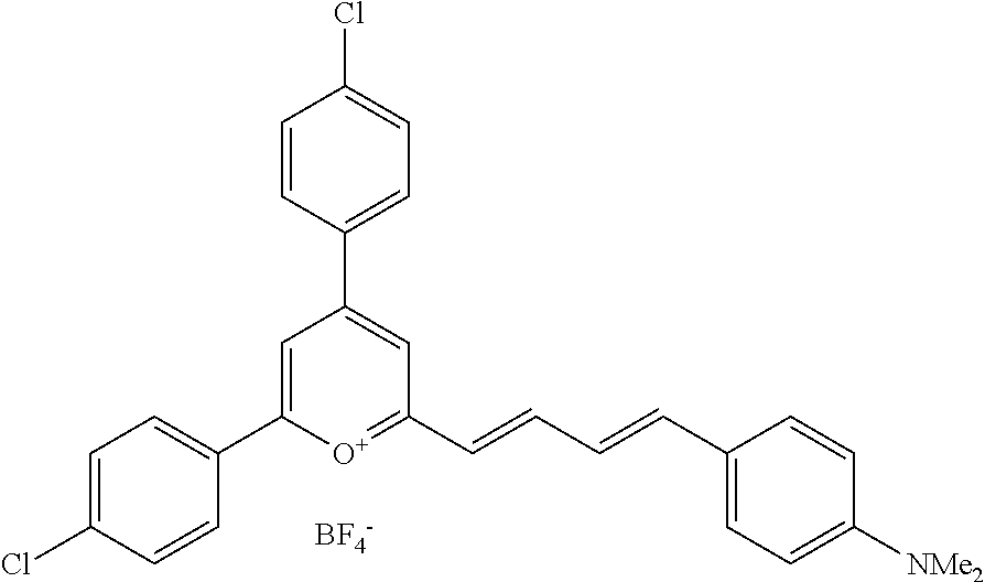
[BF4-].C1=C(C2=CC=C(Cl)C=C2)[O+]=C(C=CC=CC2=CC=C([NMe2])C=C2)C=C1C1=CC=C(Cl)C=C1
